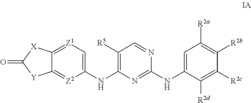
C1([NH]C2=C([R5])C=NC([NH]C3=CC([R2a])=C([R2b])C([R2c])=C3[R2d])=N2)=C[Z1]=C2C(=[Z2]1)[Y]C(=O)[X]2
